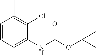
C1(NC(OC(C)(C)C)=O)=CC=CC(C)=C1Cl
